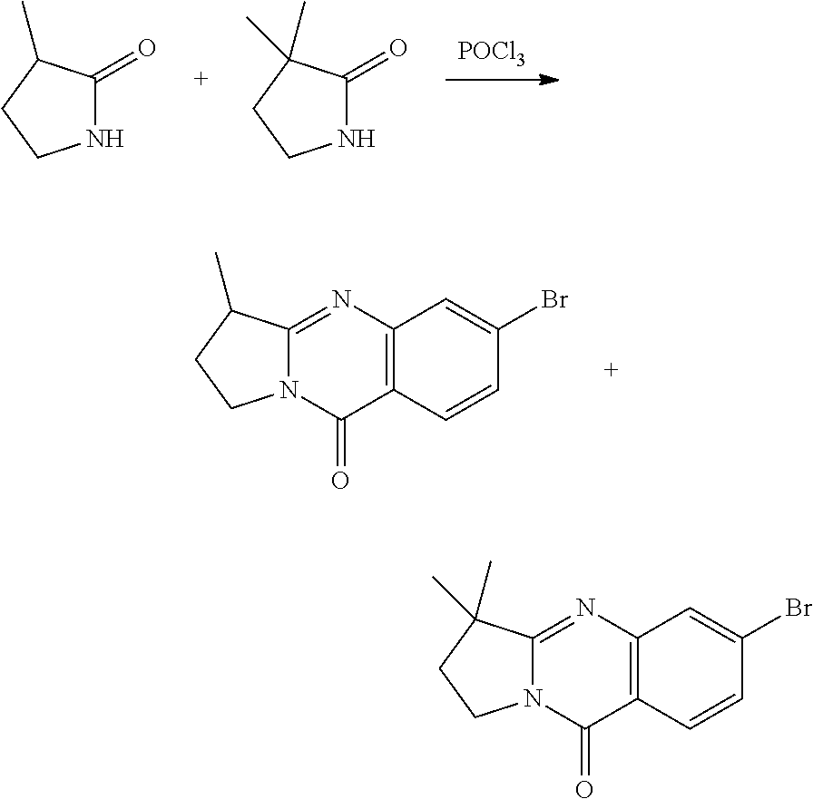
[POCl3].N1C(=O)C(C)(C)CC1.N1C(=O)C(C)CC1.C12=C(N=C3N(C1=O)CCC3C)C=C(Br)C=C2.C12=C(N=C3N(C1=O)CCC3(C)C)C=C(Br)C=C2
